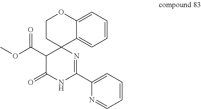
C1=C2C3(CCOC2=CC=C1)C(C(OC)=O)C(=O)NC(C1=CC=CC=N1)=N3
